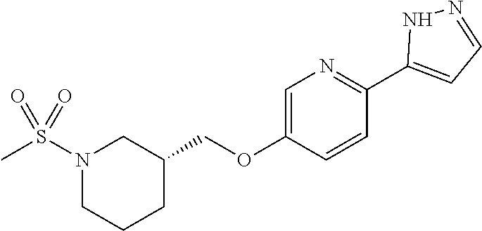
N1=C(C2=CC=NN2)C=CC(OCC2CCCN(S(C)(=O)=O)C2)=C1
